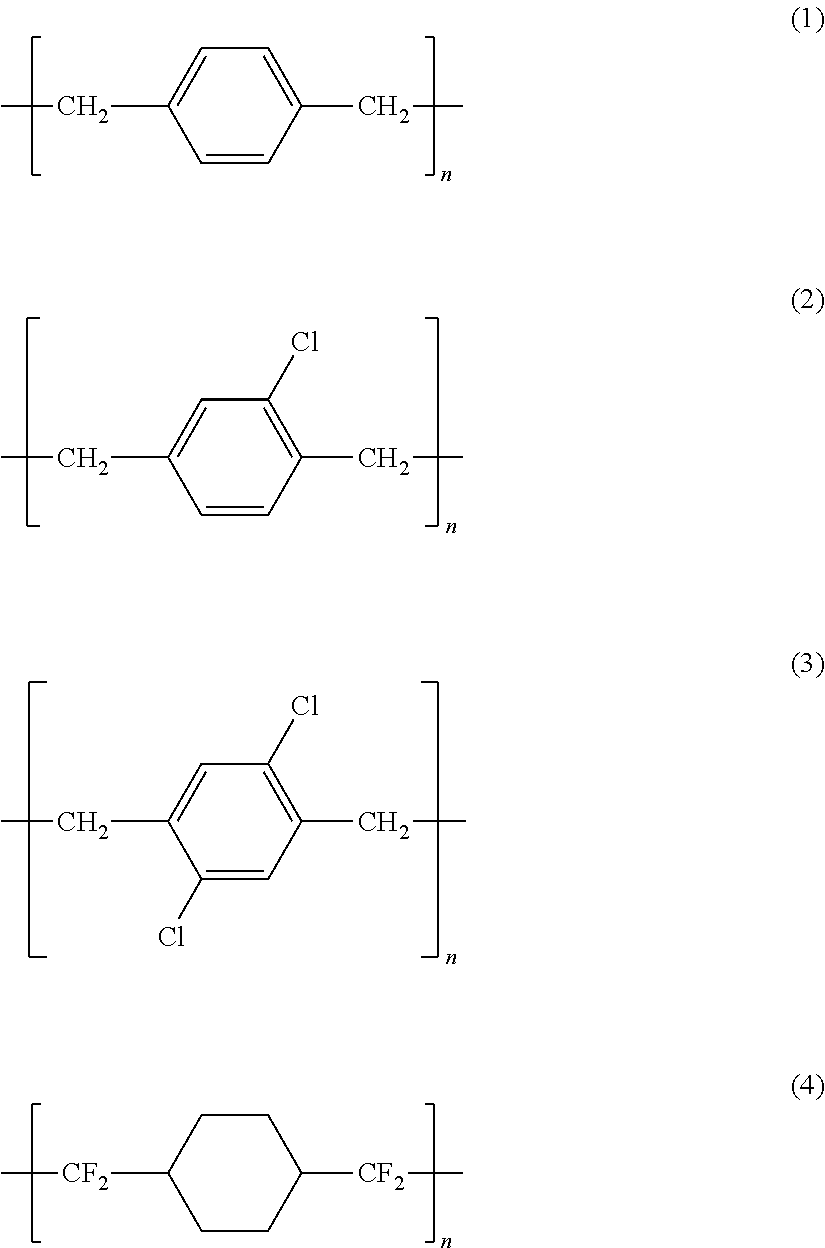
C1=CC(CC)=CC=C1CC.C1=CC(CC)=C(Cl)C=C1CC.C1(Cl)=CC(CC)=C(Cl)C=C1CC.C1CC([CF2]C)CCC1[CF2]C
